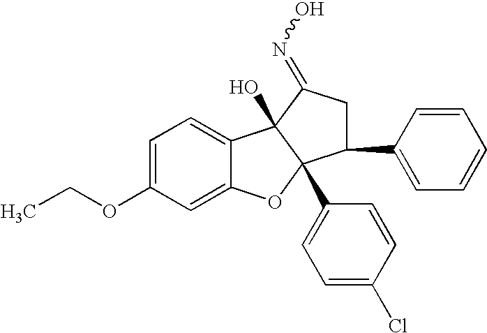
C1=C(OCC)C=C2C(=C1)C1(O)C(C3=CC=C(Cl)C=C3)(O2)C(C2=CC=CC=C2)CC1=NO
